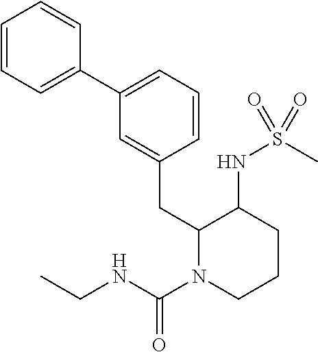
C1(C2=CC=CC(CC3N(C(NCC)=O)CCCC3NS(C)(=O)=O)=C2)=CC=CC=C1
